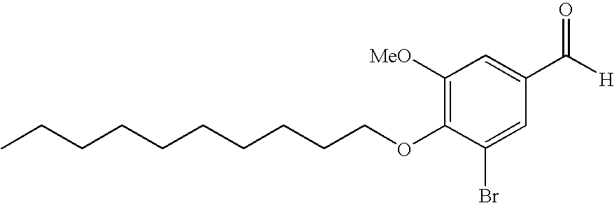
C(CCOC1=C([MeO])C=C(C([H])=O)C=C1Br)CCCCCCC
